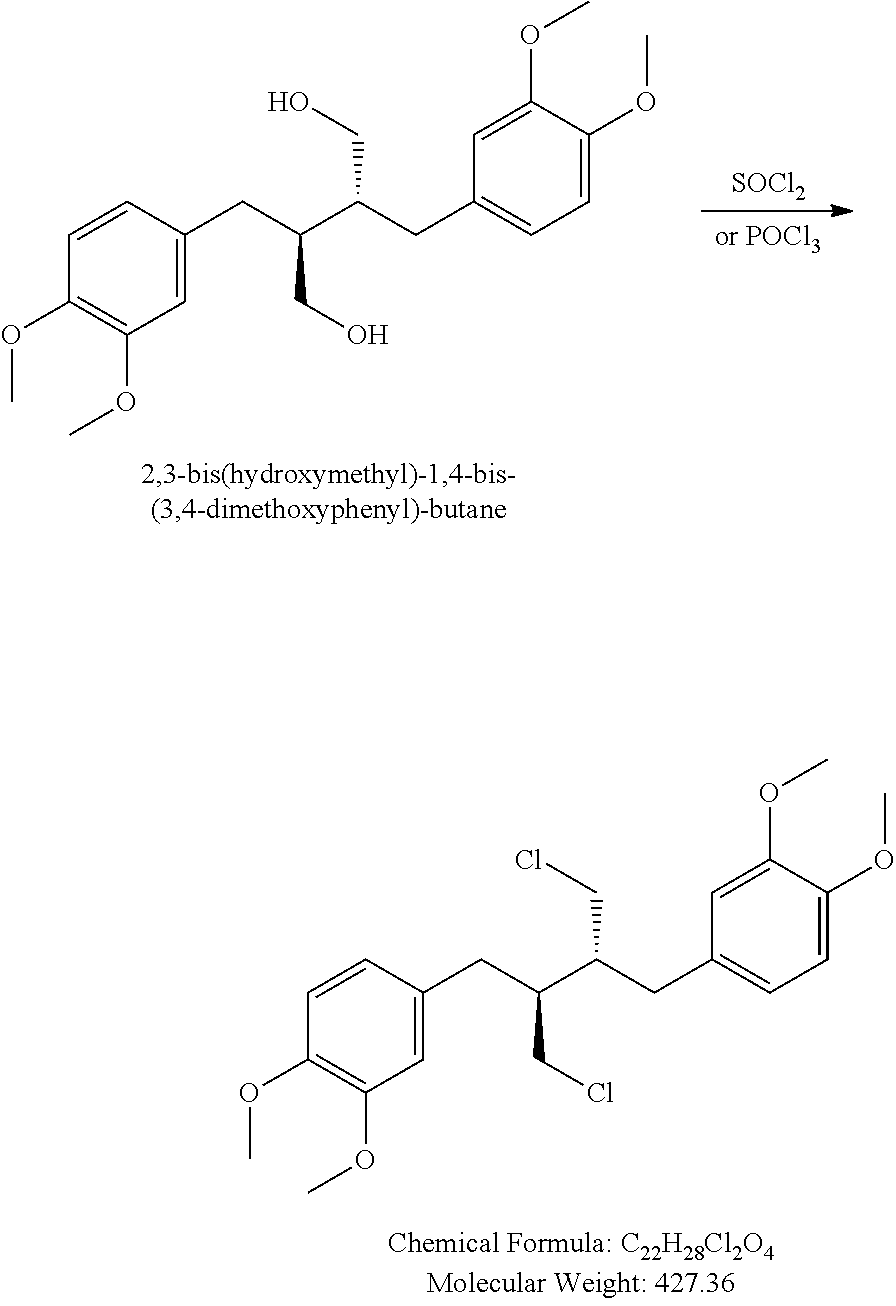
C1=CC(OC)=C(OC)C=C1CC(C(CC1=CC=C(OC)C(OC)=C1)CO)CO.[SOCl2].C1=CC(OC)=C(OC)C=C1CC(C(CC1=CC=C(OC)C(OC)=C1)CCl)CCl
